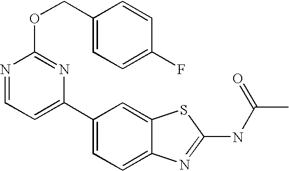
C1(C2=CC=C3C(=C2)SC(NC(C)=O)=N3)=CC=NC(OCC2=CC=C(F)C=C2)=N1
